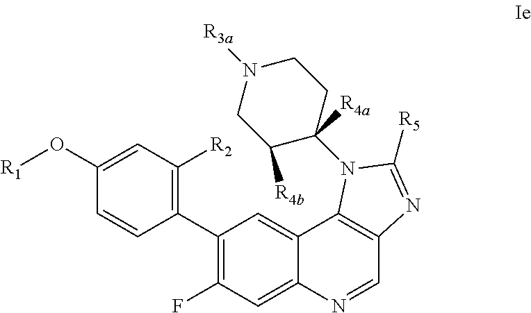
C1(O[R1])=CC([R2])=C(C2=C(F)C=C3C(=C2)C2=C(C=N3)N=C([R5])N2C2([R4a])CCN([R3a])CC2[R4b])C=C1
